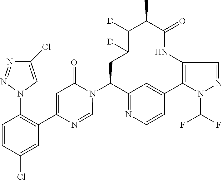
C12=NC=CC(=C1)C1=C(NC(=O)C(C)C([D])C([D])CC2N2C(=O)C=C(C3=C(N4C=C(Cl)N=N4)C=CC(Cl)=C3)N=C2)C=NN1C(F)F
